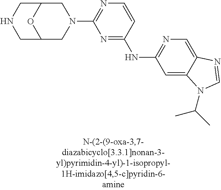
N1(C2=NC=CC(NC3=NC=C4C(=C3)N(C(C)C)C=N4)=N2)CC2OC(C1)CNC2
